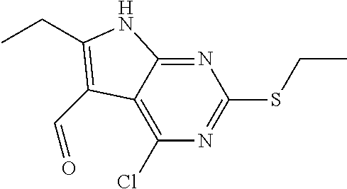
N1=C2C(=C(Cl)N=C1SCC)C(C=O)=C(CC)N2
